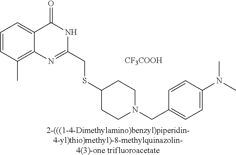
[CF3COOH].C1=CC=C2C(=C1C)N=C(CSC1CCN(CC3=CC=C(N(C)C)C=C3)CC1)NC2=O.[2-(((1-4-Dimethylamino)benzyl)piperidin-4-yl)thio)methyl)-8-methylquinazolin-4(3)-one trifluoroacetate]
